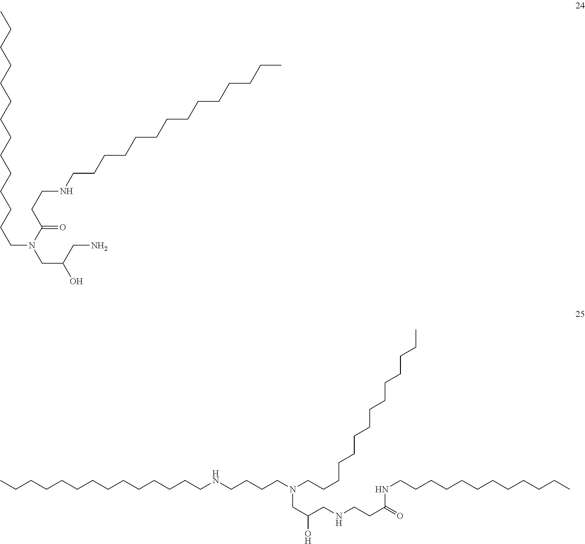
C(N(C(CCNCCCCCCCCCCCCCC)=O)CC(O)CN)CCCCCCCCCCCCC.CCCCCCCCCCCCCCNCCCCN(CCCCCCCCCCCCCC)CC(O)CNCCC(=O)NCCCCCCCCCCCC
